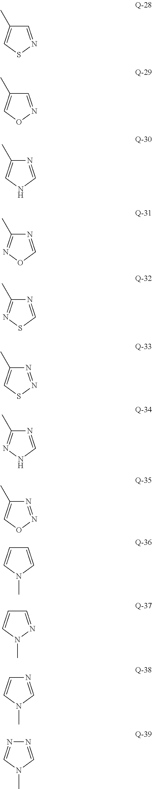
C1(C)=CSN=C1.C1(C)=CON=C1.C1(C)=CNC=N1.C1(C)=NOC=N1.C1(C)=NSC=N1.C1(C)=CSN=N1.C1(C)=NNC=N1.C1(C)=CON=N1.C1=CN(C)C=C1.C1=CN(C)N=C1.C1=CN(C)C=N1.N1=CN(C)C=N1
